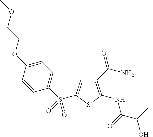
C1(C(N)=O)=C(NC(C(C)(O)C)=O)SC(S(C2=CC=C(OCCOC)C=C2)(=O)=O)=C1
